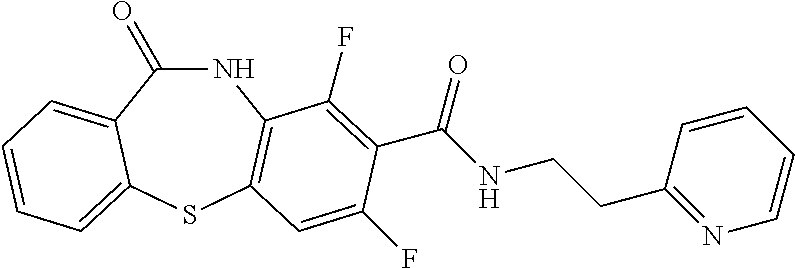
N1C(=O)C2=CC=CC=C2SC2=C1C(F)=C(C(NCCC1=NC=CC=C1)=O)C(F)=C2
